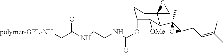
C1C(OC(NCCNC(C[polymer-GFL-NH])=O)=O)C([OMe])C(C2(C)C(CC=C(C)C)O2)C2(C1)CO2
